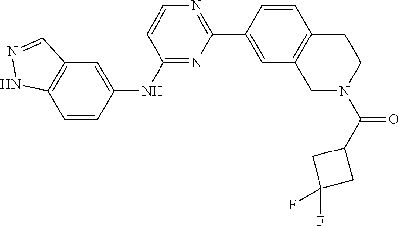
C12=C(C=C(NC3=NC(C4=CC5=C(C=C4)CCN(C(C4CC(F)(F)C4)=O)C5)=NC=C3)C=C1)C=NN2
